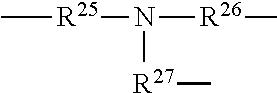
[R25](N([R27]C)[R26]C)C
